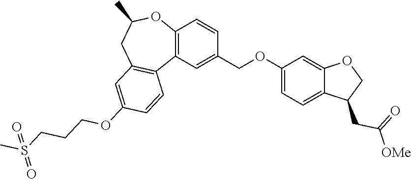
C12=C(C=C(COC3=CC=C4C(=C3)OCC4CC(=O)[OMe])C=C1)C1=C(CC(C)O2)C=C(OCCCS(C)(=O)=O)C=C1
